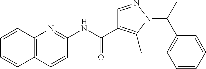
C1(NC(C2=C(C)N(C(C)C3=CC=CC=C3)N=C2)=O)=NC2=C(C=C1)C=CC=C2
